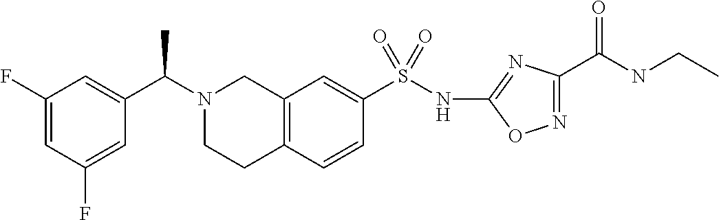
C1(F)=CC(F)=CC(C(N2CCC3=C(C2)C=C(S(NC2=NC(C(NCC)=O)=NO2)(=O)=O)C=C3)C)=C1
